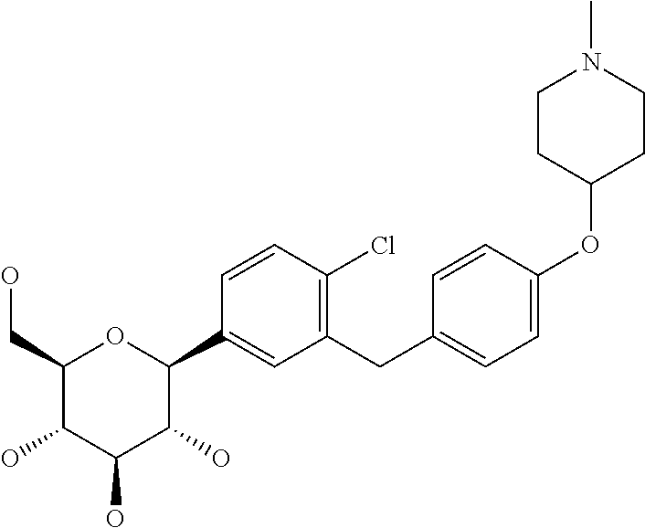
C1(CO)C(O)C(O)C(O)C(C2=CC(CC3=CC=C(OC4CCN(C)CC4)C=C3)=C(Cl)C=C2)O1
